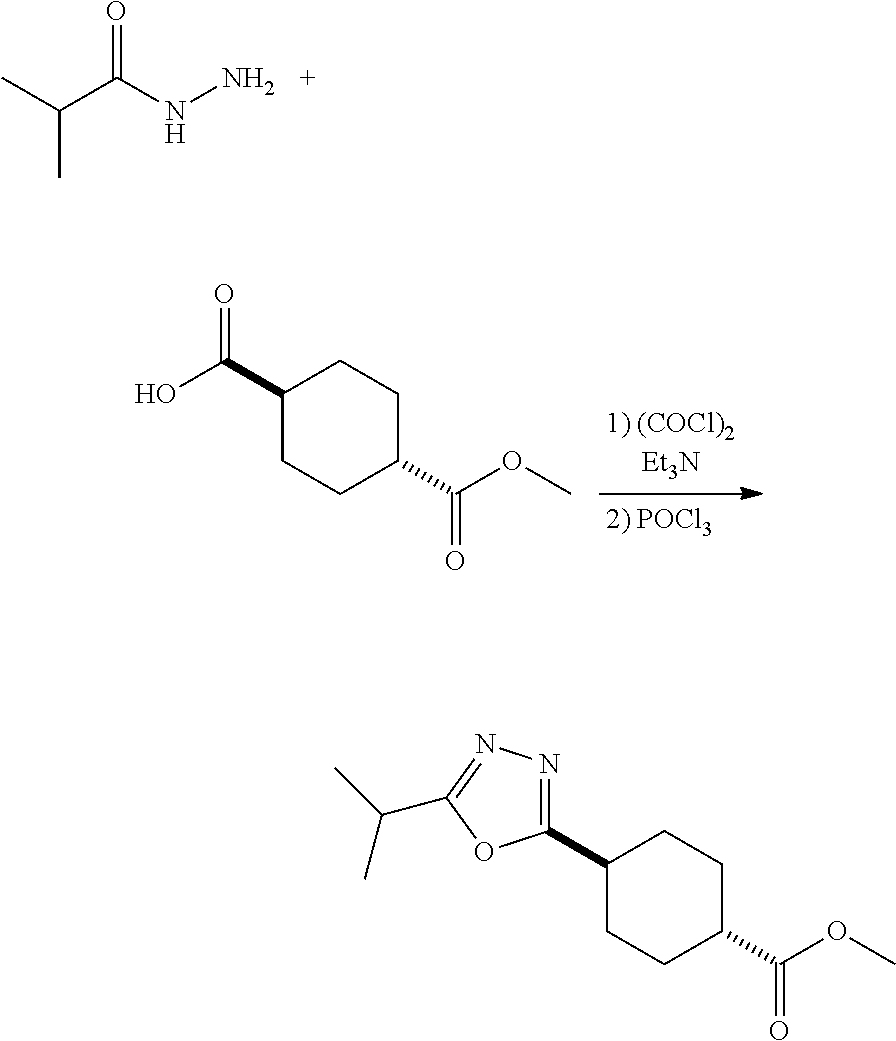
C1(C(O)=O)CCC(C(OC)=O)CC1.C(C(NN)=O)(C)C.C1(C2=NN=C(C(C)C)O2)CCC(C(OC)=O)CC1
